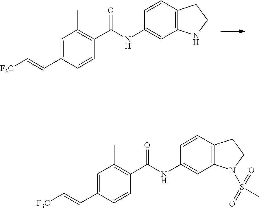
C1=CC(C(NC2=CC3=C(C=C2)CCN3)=O)=C(C)C=C1C=C[F3C].C1=CC(C(NC2=CC3=C(C=C2)CCN3S(=O)(C)=O)=O)=C(C)C=C1C=C[F3C]
